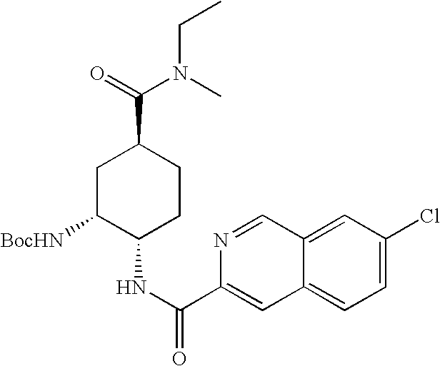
C1C([BocHN])C(NC(C2=CC3=CC=C(Cl)C=C3C=N2)=O)CCC1C(=O)N(C)CC
